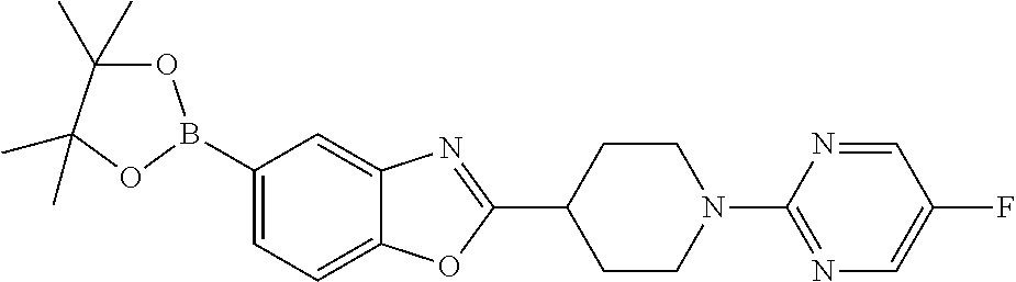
C1=C(B2OC(C)(C)C(C)(C)O2)C=C2C(=C1)OC(C1CCN(C3=NC=C(F)C=N3)CC1)=N2
